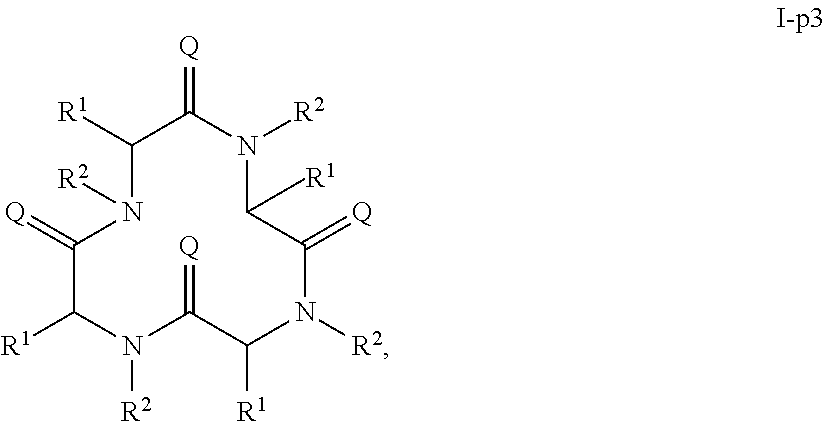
C1([R1])N([R2])C(=[Q])C([R1])N([R2])C(=[Q])C([R1])N([R2])C(=[Q])C(C)N([R2])C1=[Q].[R1]
